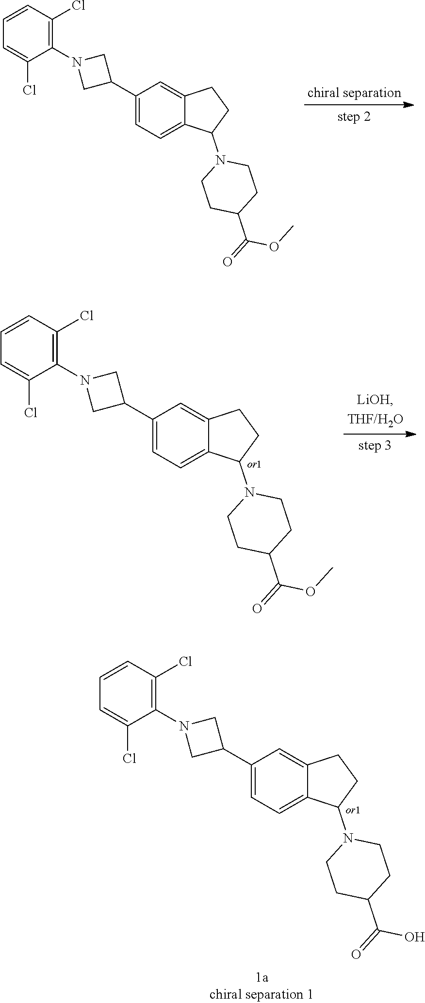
C1(C2CN(C3=C(Cl)C=CC=C3Cl)C2)=CC=C2C(=C1)CCC2N1CCC(C(=O)O)CC1.C1(C2CN(C3=C(Cl)C=CC=C3Cl)C2)=CC=C2C(=C1)CCC2N1CCC(C(=O)OC)CC1.C1(C2CN(C3=C(Cl)C=CC=C3Cl)C2)=CC=C2C(=C1)CCC2N1CCC(C(=O)OC)CC1
